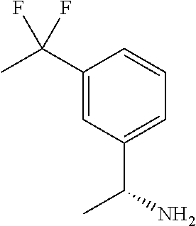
C(C1=CC(C(N)C)=CC=C1)(C)(F)F
